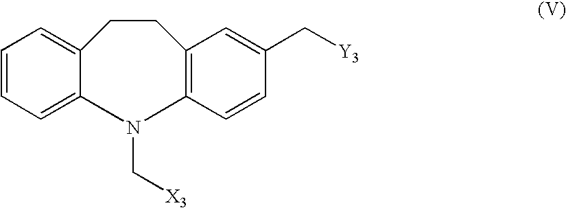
C1=CC=C2C(=C1)CCC1=C(C=CC(C[Y3])=C1)N2C[X3]
